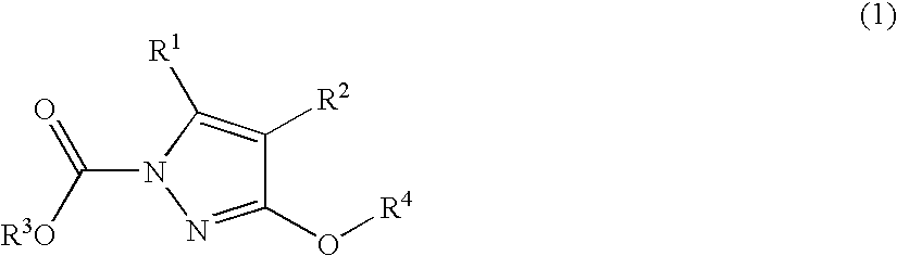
C1(O[R4])=NN(C(=O)[R3O])C([R1])=C1[R2]
